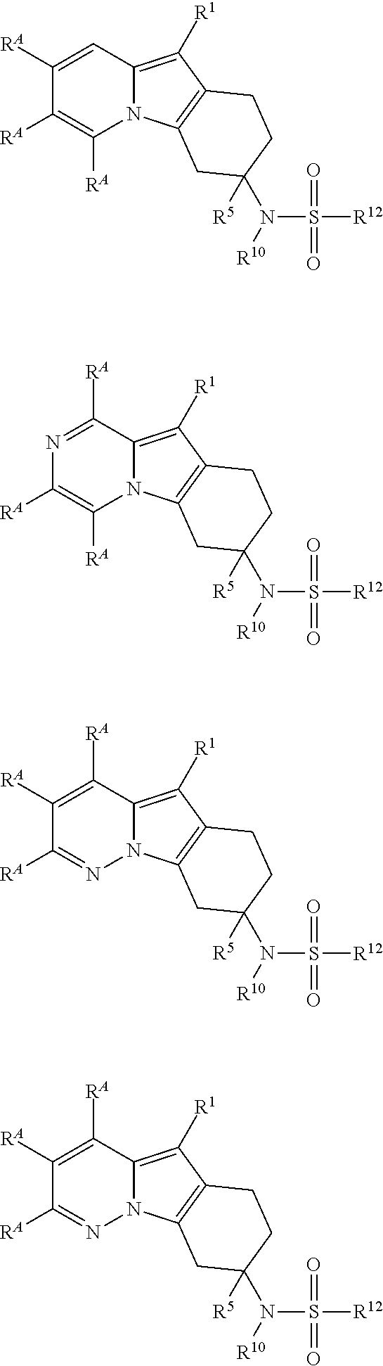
C1([RA])=C([RA])C([RA])=CC2=C([R1])C3=C(N12)CC(N([R10])S(=O)(=O)[R12])([R5])CC3.C1([RA])=C([RA])N=C([RA])C2=C([R1])C3=C(N12)CC(N([R10])S(=O)(=O)[R12])([R5])CC3.N1=C([RA])C([RA])=C([RA])C2=C([R1])C3=C(N12)CC(N([R10])S(=O)(=O)[R12])([R5])CC3.N1=C([RA])C([RA])=C([RA])C2=C([R1])C3=C(N12)CC(N([R10])S(=O)(=O)[R12])([R5])CC3
